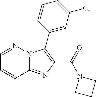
C12=NC(C(=O)N3CCC3)=C(C3=CC(Cl)=CC=C3)N1N=CC=C2
